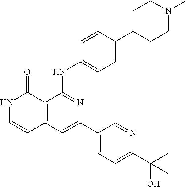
C1=CC(NC2=NC(C3=CC=C(C(O)(C)C)N=C3)=CC3=C2C(=O)NC=C3)=CC=C1C1CCN(C)CC1
